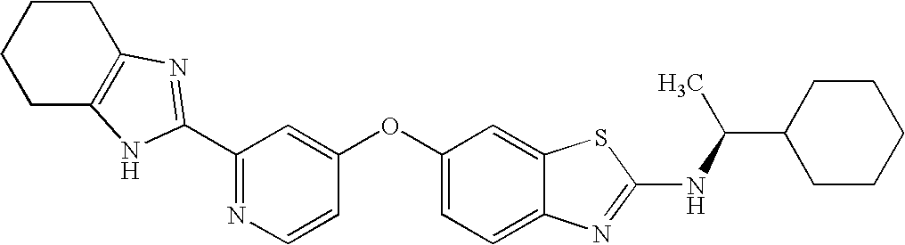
N1=C(C2=NC3=C(CCCC3)N2)C=C(OC2=CC=C3C(=C2)SC(NC(C2CCCCC2)C)=N3)C=C1
